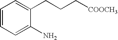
C1=CC=C(N)C(CCC[COOCH3])=C1
